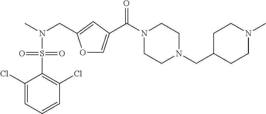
CN(CC1=CC(C(N2CCN(CC3CCN(C)CC3)CC2)=O)=CO1)S(=O)(=O)C1=C(Cl)C=CC=C1Cl
